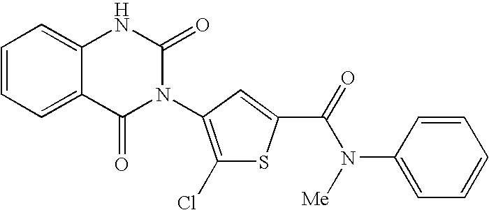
C12=CC=CC=C1NC(=O)N(C1=C(Cl)SC(C(=O)N(C3=CC=CC=C3)[Me])=C1)C2=O
